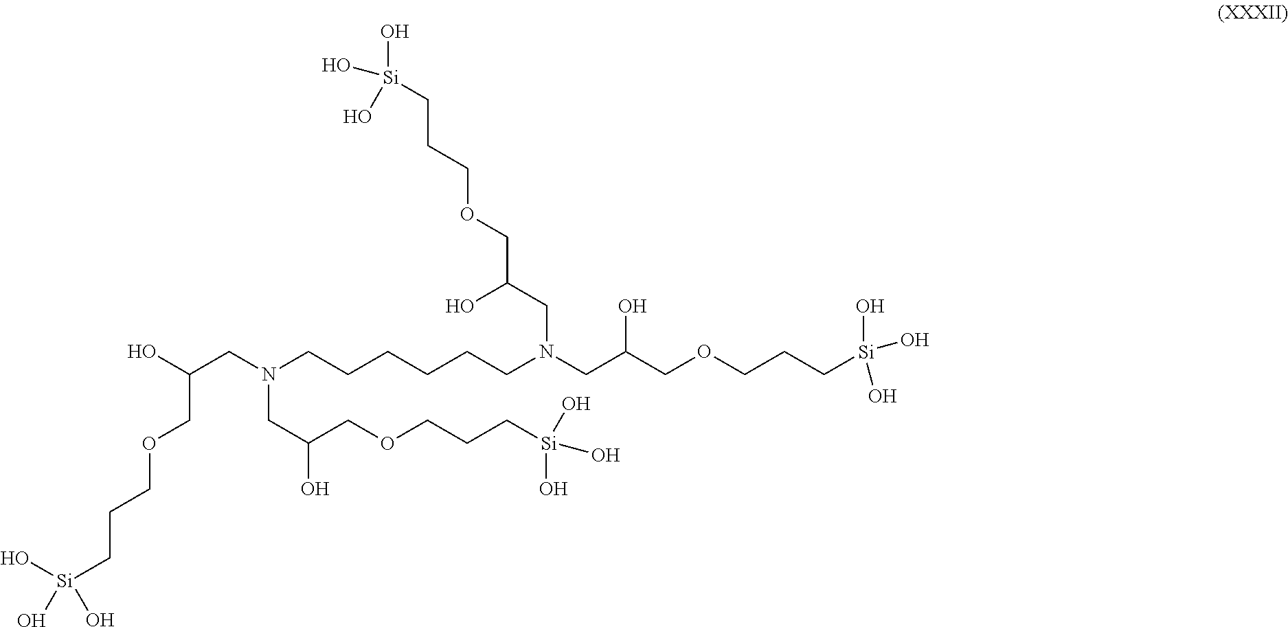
C(CN(CCCCCCN(CC(COCCC[Si](O)(O)O)O)CC(COCCC[Si](O)(O)O)O)CC(COCCC[Si](O)(O)O)O)(COCCC[Si](O)(O)O)O
